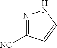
N1=C([NC])C=CN1
